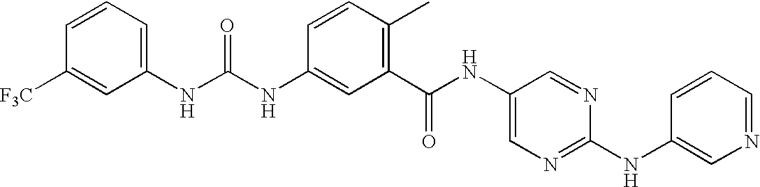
N(C(NC1=CC(C(NC2=CN=C(NC3=CN=CC=C3)N=C2)=O)=C(C)C=C1)=O)C1=CC=CC([F3C])=C1
